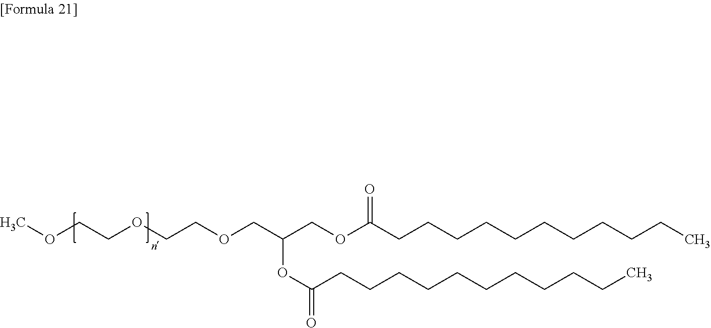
COCCOCCOCC(COC(CCCCCCCCCCC)=O)OC(=O)CCCCCCCCCCC
